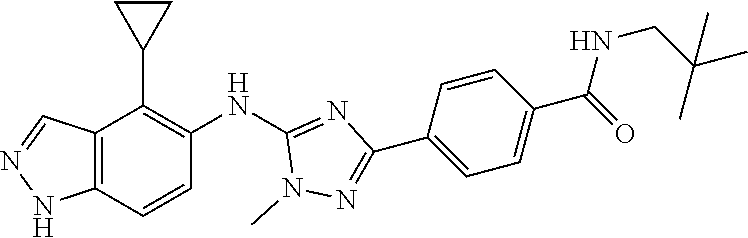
C12=C(C=CC(NC3=NC(C4=CC=C(C(NCC(C)(C)C)=O)C=C4)=NN3C)=C1C1CC1)NN=C2
